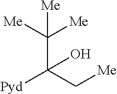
C(C(C[Me])([Pyd])O)([Me])([Me])[Me]
